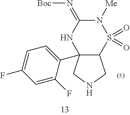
C12(C3=CC=C(F)C=C3F)C(S(=O)(=O)N([Me])C(=N[Boc])N1)CNC2
